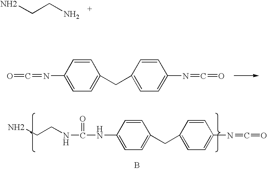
NCCN.C1=C(N=C=O)C=CC(CC2=CC=C(N=C=O)C=C2)=C1.C1=C(NC(NCCN)=O)C=CC(CC2=CC=C(N=C=O)C=C2)=C1.B
